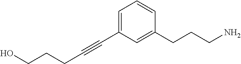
C(C1=CC=CC(CCCN)=C1)#CCCCO
